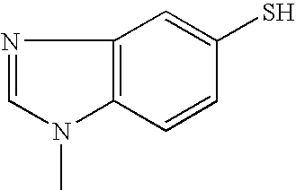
C12=C(C=CC(S)=C1)N(C)C=N2
